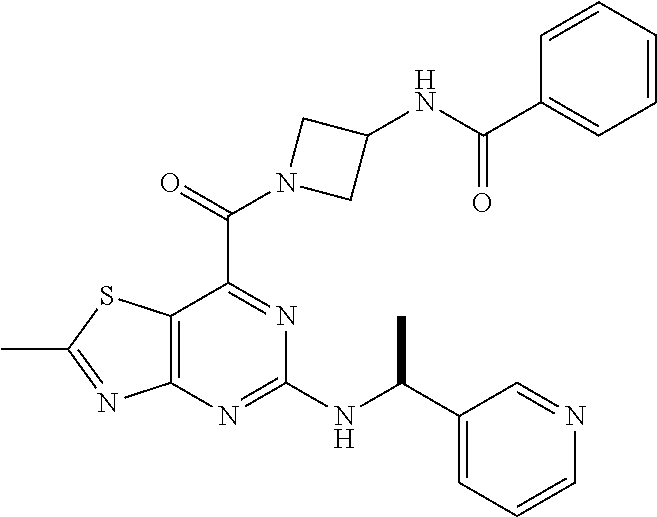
C12=C(N=C(NC(C3=CC=CN=C3)C)N=C1C(=O)N1CC(NC(C3=CC=CC=C3)=O)C1)N=C(C)S2
